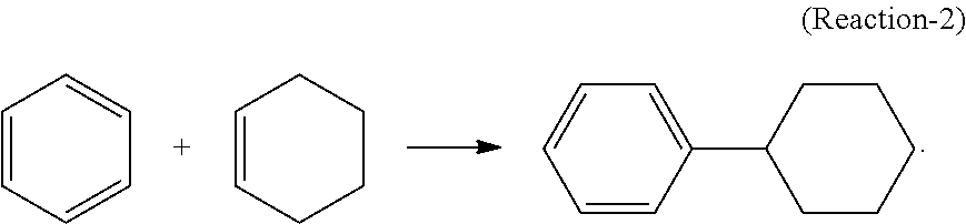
C1(C2CCCCC2)=CC=CC=C1.C1=CC=CC=C1.C1=CCCCC1
